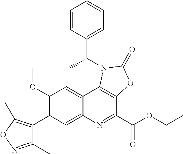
C1(C2=C(OC)C=C3C(=C2)N=C(C(OCC)=O)C2=C3N(C(C3=CC=CC=C3)C)C(=O)O2)=C(C)ON=C1C
